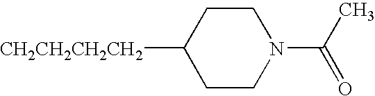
[CH2CH2CH2CH2]C1CCN(C(=O)C)CC1
